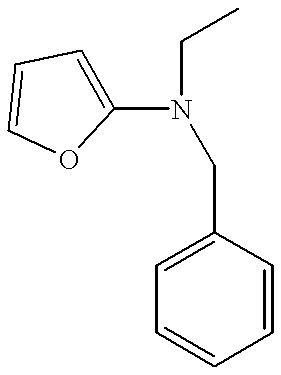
C1(N(CC)CC2=CC=CC=C2)=CC=CO1
